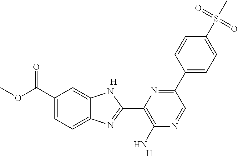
C1(C(OC)=O)=CC=C2C(=C1)NC(C1=C(N)N=CC(C3=CC=C(S(C)(=O)=O)C=C3)=N1)=N2.[H].[H]
